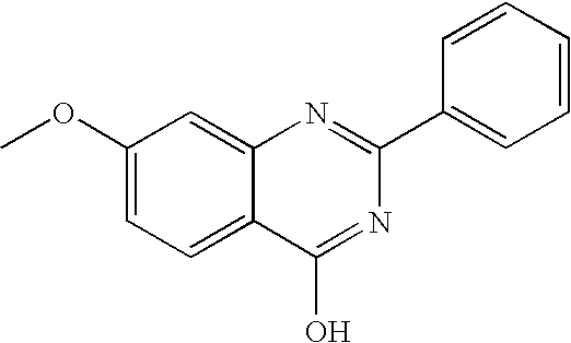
C1(OC)=CC=C2C(=C1)N=C(C1=CC=CC=C1)N=C2O
